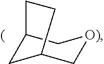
C12CC(C[O)]C1)CC2
